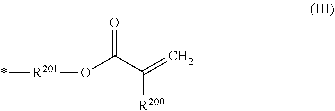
O=C(C(=C)[R200])O[R201]*
